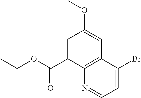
C1=C(C(OCC)=O)C2=C(C=C1OC)C(Br)=CC=N2
